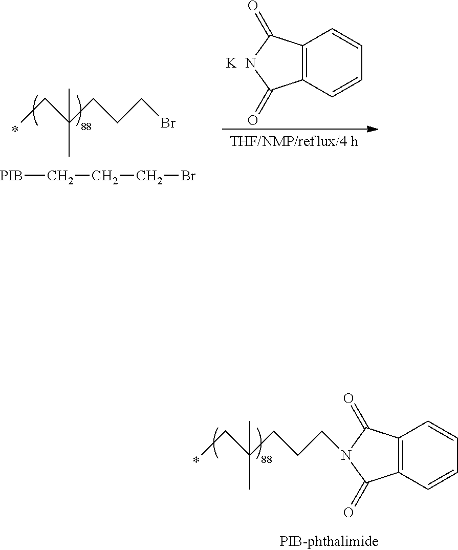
CCC(CCCN1C(=O)C2=C(C=CC=C2)C1=O)(C)C.CCC(CCCBr)(C)C.[PIB]CCCBr.C12=C(C=CC=C1)C(=O)NC2=O.[K]
